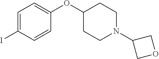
C1=C(I)C=CC(OC2CCN(C3COC3)CC2)=C1
